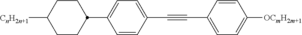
C1=CC(C#CC2=CC=C([OCmH2m+1])C=C2)=CC=C1C1CCC([CnH2n+1])CC1
